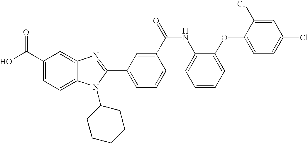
OC(C1=CC=C2C(=C1)N=C(C1=CC=CC(C(=O)NC3=CC=CC=C3OC3=CC=C(Cl)C=C3Cl)=C1)N2C1CCCCC1)=O
